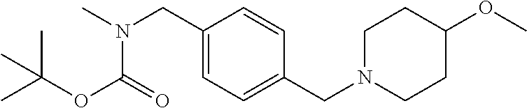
C1(CN(C)C(=O)OC(C)(C)C)=CC=C(CN2CCC(OC)CC2)C=C1
